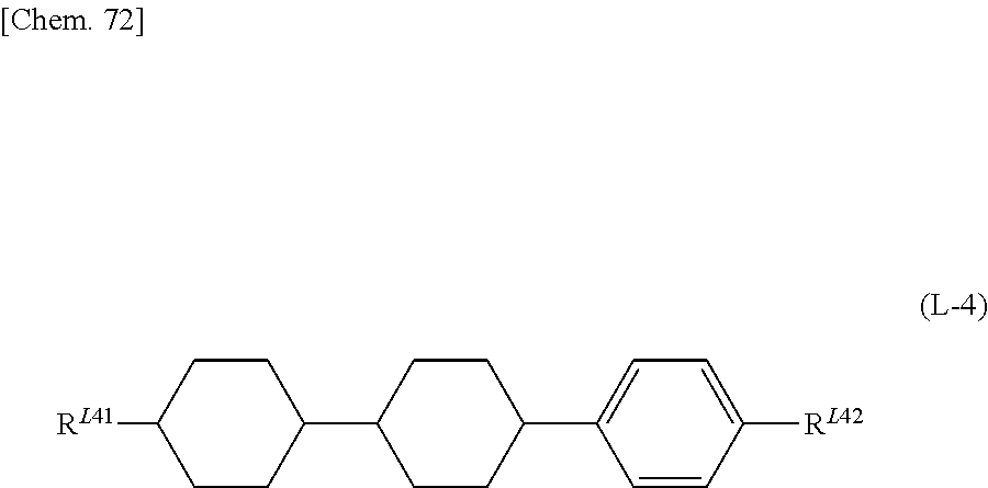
C1(C2=CC=C([RL42])C=C2)CCC(C2CCC([RL41])CC2)CC1
